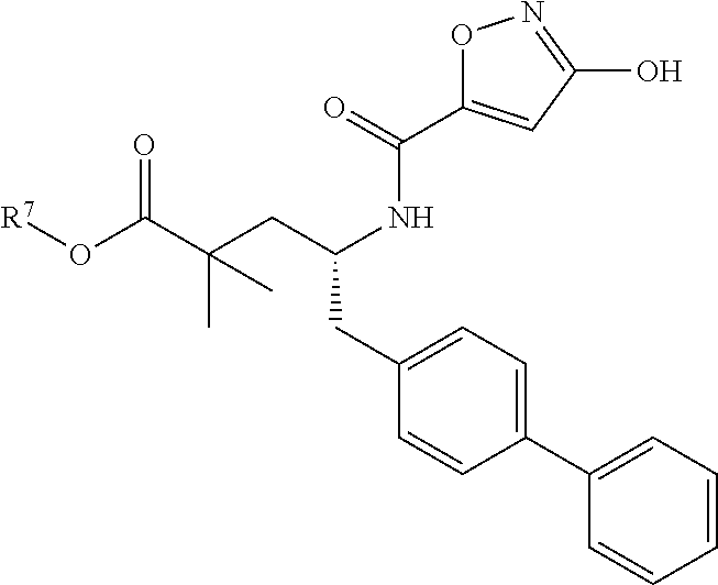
C1(C2=CC=CC=C2)=CC=C(CC(CC(C(O[R7])=O)(C)C)NC(C2=CC(O)=NO2)=O)C=C1
